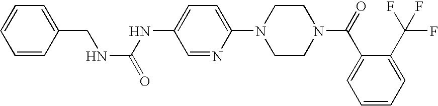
C1(CNC(=O)NC2=CC=C(N3CCN(C(=O)C4=CC=CC=C4C(F)(F)F)CC3)N=C2)=CC=CC=C1
